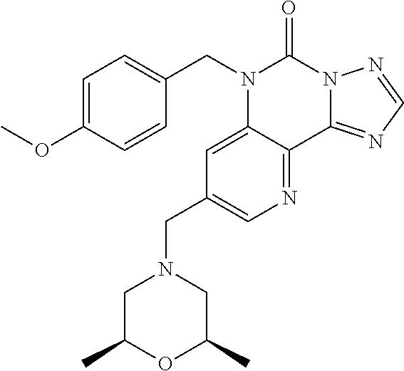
C1=C(OC)C=CC(CN2C3=CC(CN4CC(C)OC(C)C4)=CN=C3C3=NC=NN3C2=O)=C1
